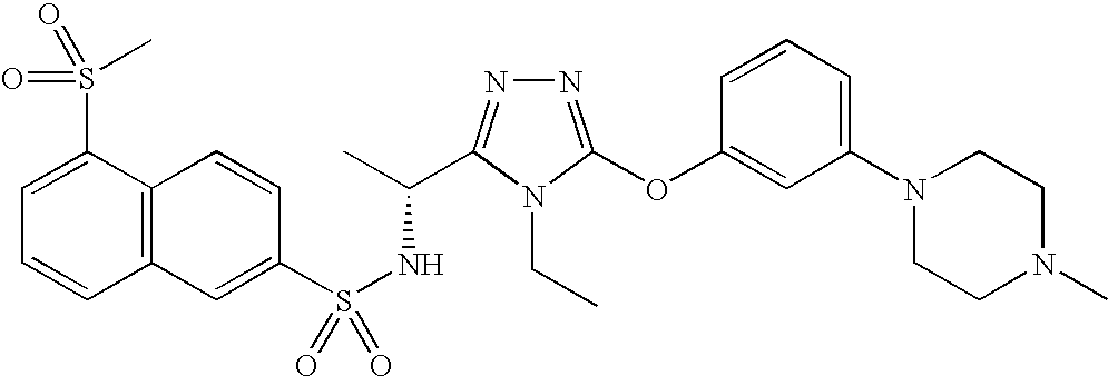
C12=C(C=C(S(NC(C)C3=NN=C(OC4=CC(N5CCN(C)CC5)=CC=C4)N3CC)(=O)=O)C=C1)C=CC=C2S(C)(=O)=O
